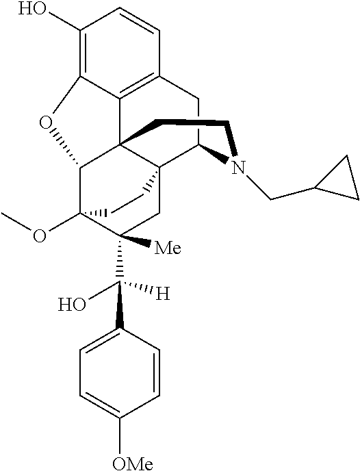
C1(O)=C2C3=C(C=C1)CC1N(CC4CC4)CCC34C(C3(OC)C(C([H])(O)C5=CC=C([OMe])C=C5)([Me])CC41CC3)O2
